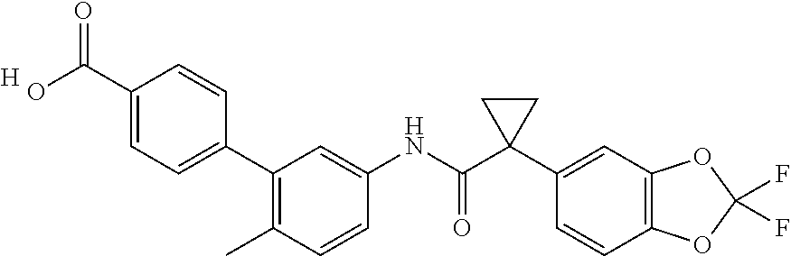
C1(C)=C(C2=CC=C(C(O)=O)C=C2)C=C(NC(C2(C3=CC4=C(C=C3)OC(F)(F)O4)CC2)=O)C=C1.[H]
